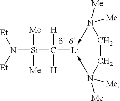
C([Si](N([Et])[Et])([Me])[Me])([H])([H])[Li]1-N([Me])([Me])CCN->1([Me])[Me]
